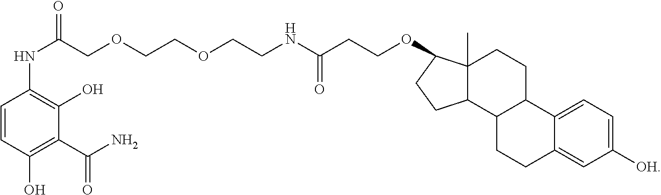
C1=CC(O)=C(C(=O)N)C(O)=C1NC(COCCOCCNC(CCOC1C2(C)C(C3C(CC2)C2=CC=C([OH])C=C2CC3)CC1)=O)=O
